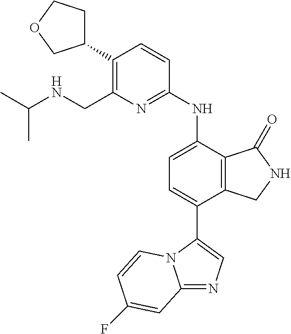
C1(C2=C(CNC(C)C)N=C(NC3=CC=C(C4=CN=C5N4C=CC(F)=C5)C4=C3C(=O)NC4)C=C2)CCOC1
